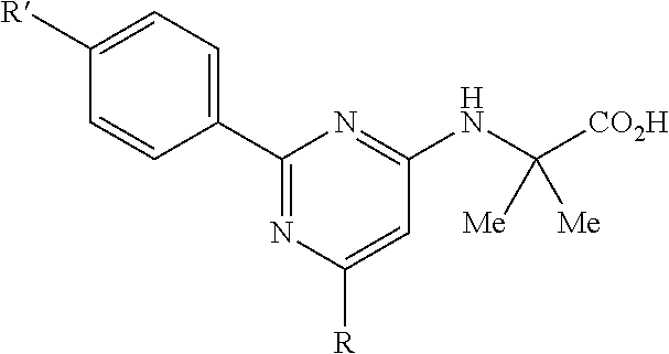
C1([R])=CC=C(C2=NC([R])=CC(NC([CO2H])([Me])[Me])=N2)C=C1
